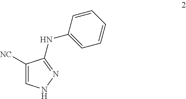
C1([NC])=CNN=C1NC1=CC=CC=C1
